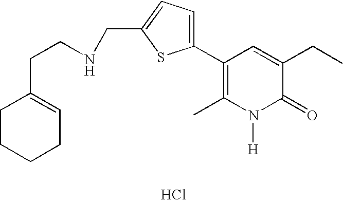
C1(C2=CC=C(CNCCC3=CCCCC3)S2)=C(C)N([H])C(=O)C(CC)=C1.Cl
